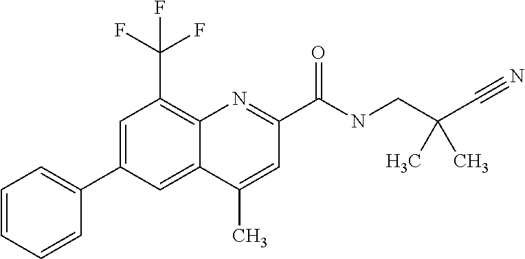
C1(C)=CC(C(=O)NCC(C#N)(C)C)=NC2=C(C(F)(F)F)C=C(C3=CC=CC=C3)C=C12
